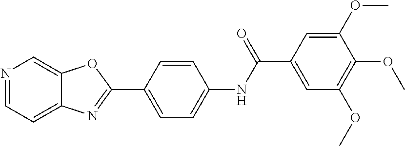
N1=CC=C2C(=C1)OC(C1=CC=C(NC(C3=CC(OC)=C(OC)C(OC)=C3)=O)C=C1)=N2
